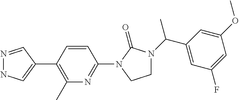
N1=CC(C2=C(C)N=C(N3C(=O)N(C(C4=CC(F)=CC(OC)=C4)C)CC3)C=C2)=CN1
